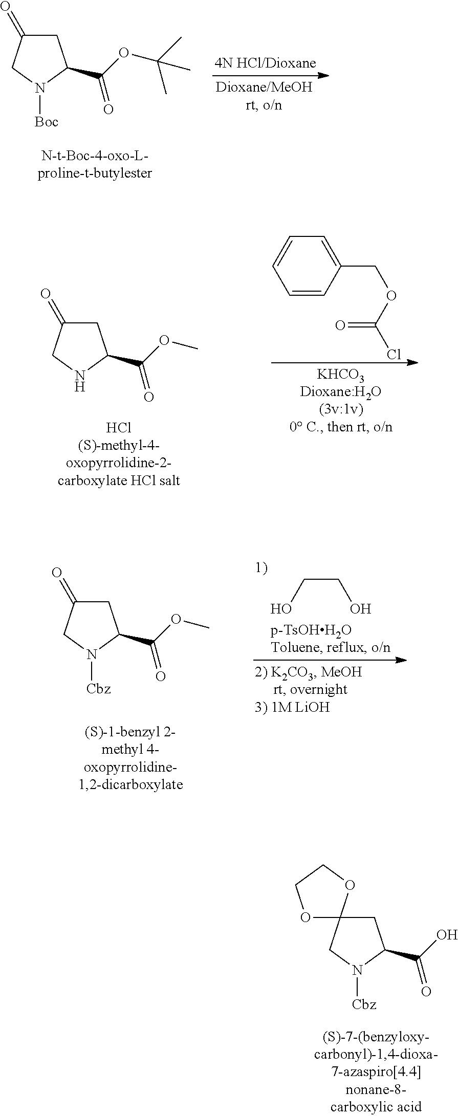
C1(=O)CC(C(OC(C)(C)C)=O)N([Boc])C1.C1(=O)CC(C(OC)=O)NC1.C1=CC=CC(COC(=O)Cl)=C1.O1C2(OCC1)CN([Cbz])C(C(O)=O)C2.C1(=O)CC(C(OC)=O)N([Cbz])C1.C(O)CO
